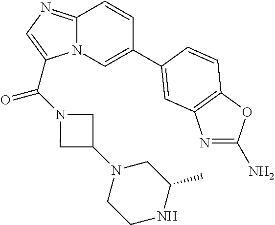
C12=NC=C(C(=O)N3CC(N4CCNC(C)C4)C3)N1C=C(C1=CC3=C(OC(N)=N3)C=C1)C=C2
